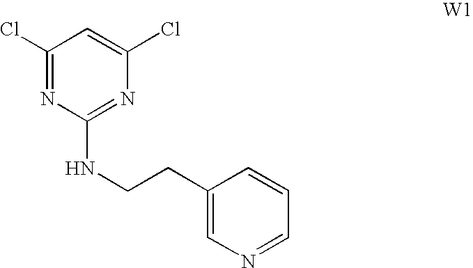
C1(Cl)=NC(NCCC2=CN=CC=C2)=NC(Cl)=C1
